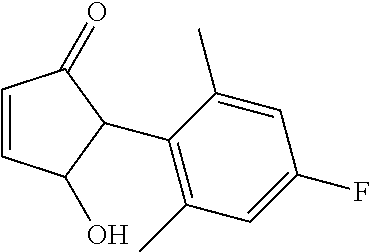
C1=CC(O)C(C2=C(C)C=C(F)C=C2C)C1=O
